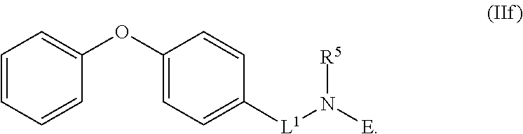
C1=CC=CC(OC2=CC=C([L1]N([E])[R5])C=C2)=C1
